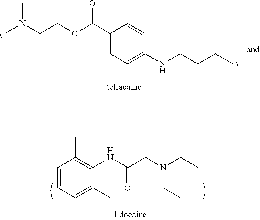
N(CCOC(C1CC=C(NCCCC)C=C1)O)(C)C.C1=CC=C(C)C(NC(CN(CC)CC)=O)=C1C
